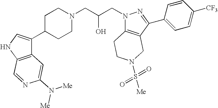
C1C(C2=CNC3=C2C=C(N([Me])[Me])N=C3)CCN(CC(CN2C3=C(C(C4=CC=C([CF3])C=C4)=N2)CN(S(=O)(=O)[Me])CC3)O)C1
